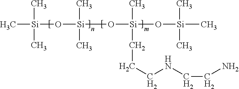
C[Si](C)(C)O[Si](O[Si](C)(CCCNCCN)O[Si](C)(C)C)(C)C
